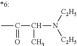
CC(=O)C(C)N([C2H5])[C2H5]
